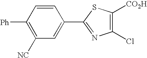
[Ph]C1=C([NC])C=C(C2=NC(Cl)=C([CO2H])S2)C=C1
